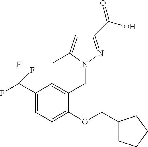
C1(C(F)(F)F)=CC=C(OCC2CCCC2)C(CN2N=C(C(O)=O)C=C2C)=C1
